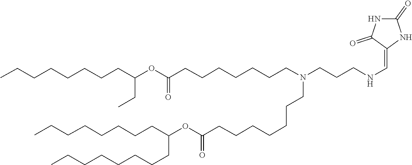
C(CCCCC(CCCCCCCC)OC(=O)CCCCCCCN(CCCCCCCC(OC(CC)CCCCCCCC)=O)CCCNC=C1C(=O)NC(=O)N1)CCC
